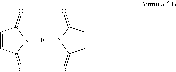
N1([E]N2C(=O)C=CC2=O)C(=O)C=CC1=O
